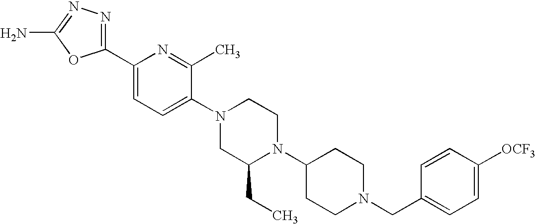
C1(C2=CC=C(N3CC(CC)N(C4CCN(CC5=CC=C([OCF3])C=C5)CC4)CC3)C(C)=N2)=NN=C(N)O1
